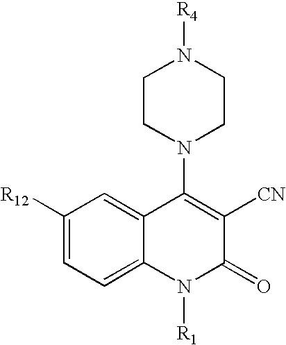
C12=CC=C([R12])C=C1C(N1CCN([R4])CC1)=C([CN])C(=O)N2[R1]
